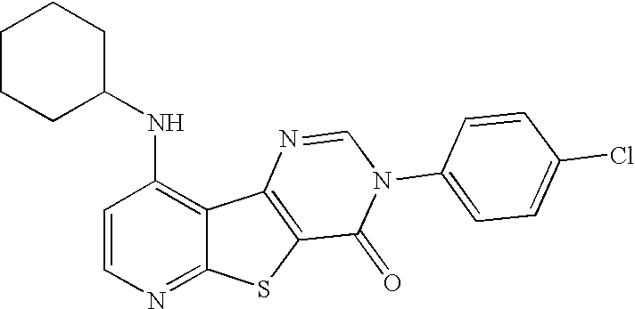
C1=CN=C2C(=C1NC1CCCCC1)C1=C(S2)C(=O)N(C2=CC=C(Cl)C=C2)C=N1
